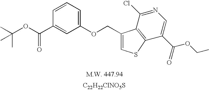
[C22H22ClNO5S].CC(C)(C)OC(=O)C1=CC(OCC2=CSC3=C2C(Cl)=NC=C3C(=O)OCC)=CC=C1
